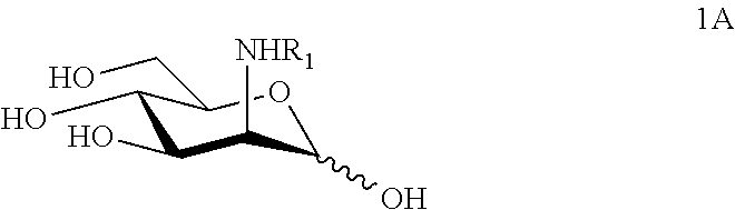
C1(O)C(O)C([NHR1])C(O)OC1CO
